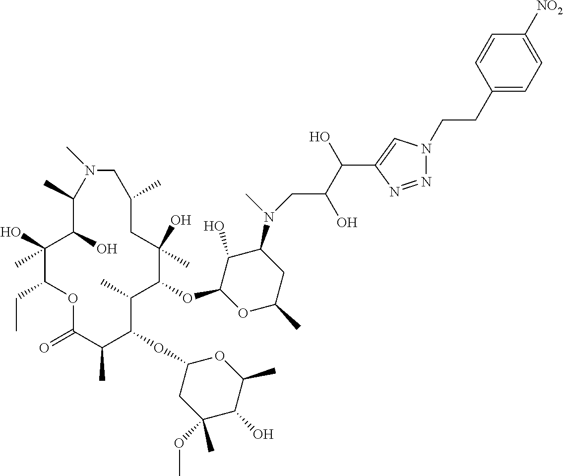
C1(O)C(OC2C(C)C(OC3CC(OC)(C)C(O)C(C)O3)C(C)C(=O)OC(CC)C(O)(C)C(O)C(C)N(C)CC(C)CC2(O)C)OC(C)CC1N(C)CC(C(C1=CN(CCC2=CC=C([NO2])C=C2)N=N1)O)O
